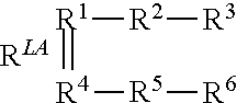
[R1](=[R4][R5][R6])[R2][R3]
